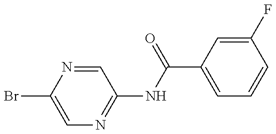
C1=C(Br)N=CC(NC(=O)C2=CC=CC(F)=C2)=N1
